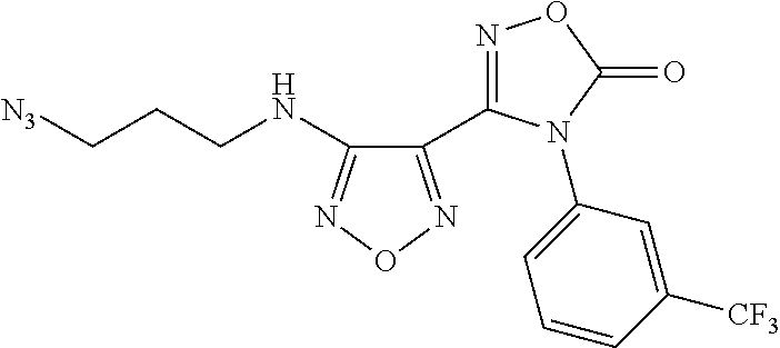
C1(C2=NOC(=O)N2C2=CC=CC([CF3])=C2)=NON=C1NCCC[N3]
